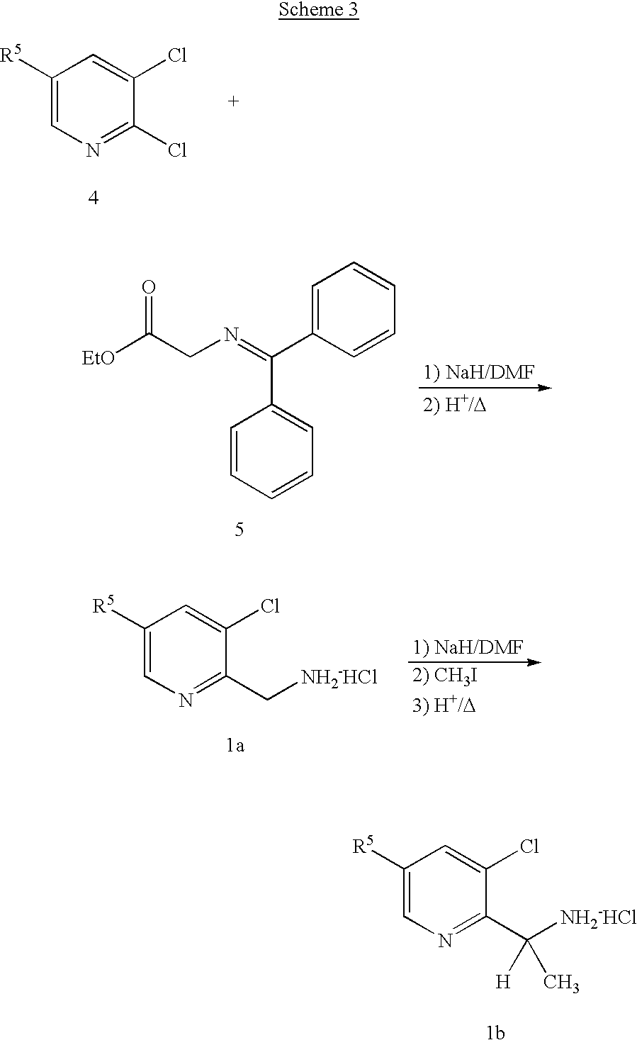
C1([R5])=CN=C(Cl)C(Cl)=C1.C1=CC=CC=C1C(=NCC([EtO])=O)C1=CC=CC=C1.C1([R5])=CN=C(C[NH2-HCl])C(Cl)=C1.C1([R5])=CN=C(C([NH2-HCl])([H])C)C(Cl)=C1
